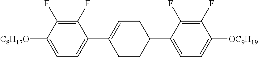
C1(F)=C(F)C([C8H17O])=CC=C1C1=CCC(C2=CC=C([OC9H19])C(F)=C2F)CC1
